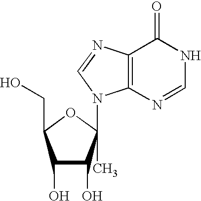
N1C=NC2=C(C1=O)N=CN2C1(C)OC(CO)C(O)C1O
